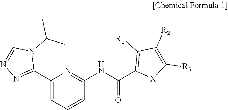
C1=NN=C(C2=CC=CC(NC(C3=C([R1])C([R2])=C([R3])[X]3)=O)=N2)N1C(C)C
